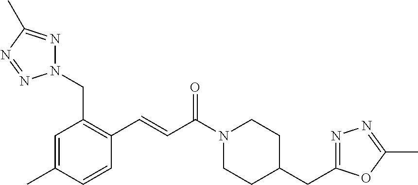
N1(CC2=C(C=CC(N3CCC(CC4=NN=C(C)O4)CC3)=O)C=CC(C)=C2)N=C(C)N=N1
